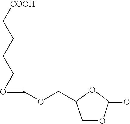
C1(COC=OCCCC[COOH])COC(=O)O1
